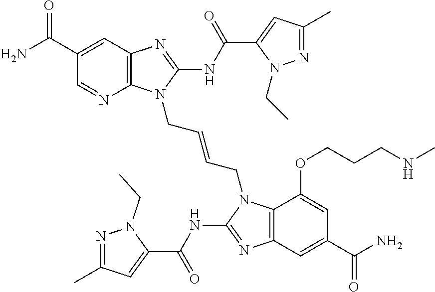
C12=C(N=C(NC(C3=CC(C)=NN3CC)=O)N1CC=CCN1C3=C(N=C1NC(C1=CC(C)=NN1CC)=O)C=C(C(N)=O)C=C3OCCCNC)C=C(C(N)=O)C=N2
